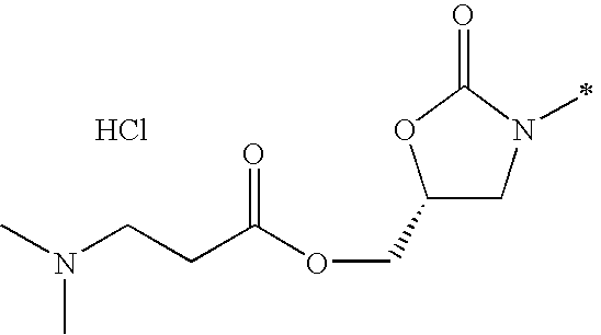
C1(COC(CCN(C)C)=O)CN(C)C(=O)O1.Cl
